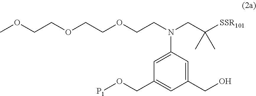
COCCOCCOCCN(CC([SSR101])(C)C)C1=CC(CO[P1])=CC(CO)=C1
